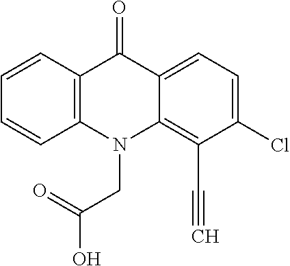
C12=C(N(CC(O)=O)C3=C(C#C)C(Cl)=CC=C3C1=O)C=CC=C2
